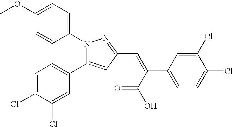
C1(OC)=CC=C(N2C(C3=CC=C(Cl)C(Cl)=C3)=CC(C=C(C(O)=O)C3=CC=C(Cl)C(Cl)=C3)=N2)C=C1
